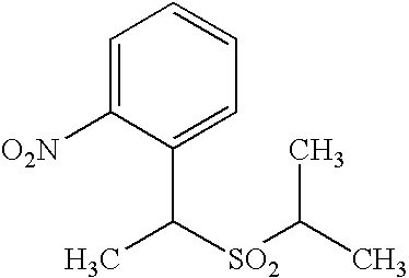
C1=C([O2N])C(C([SO2]C(C)C)C)=CC=C1
